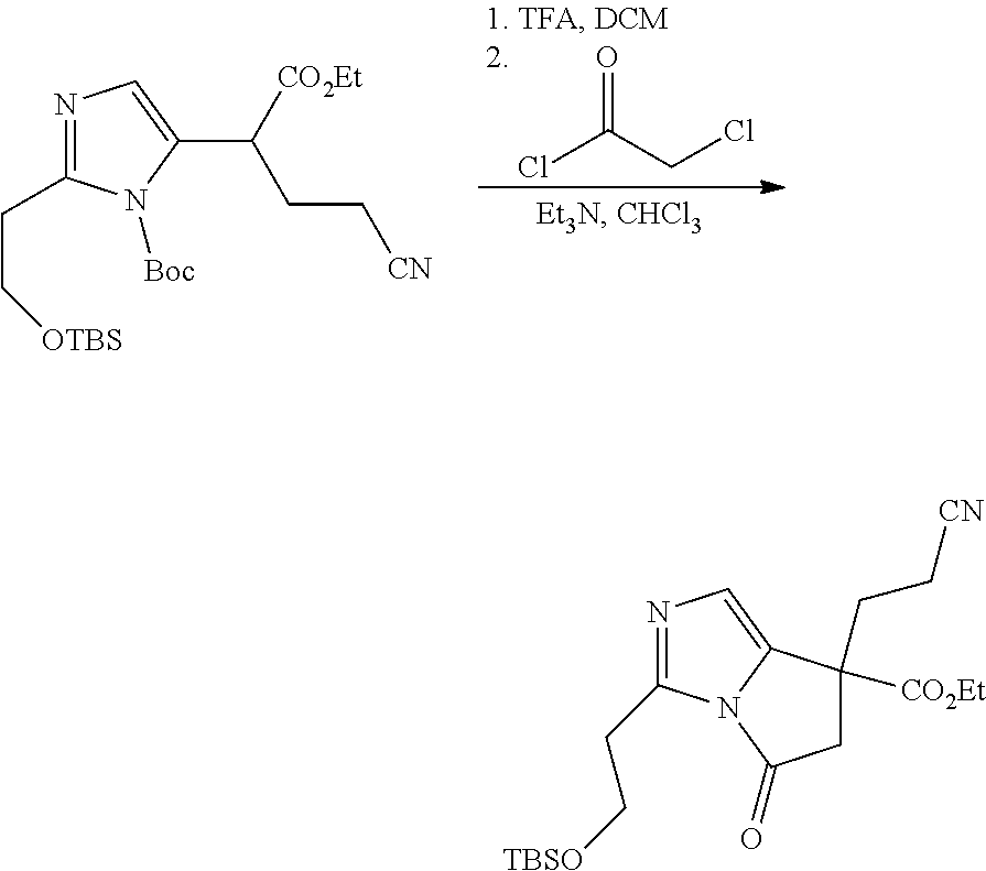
ClC(CCl)=O.[OTBS]CCC1=NC=C(C([CO2Et])CC[CN])N1[Boc].N1=C(CC[TBSO])N2C(=C1)C([CO2Et])(CC[CN])CC2=O
